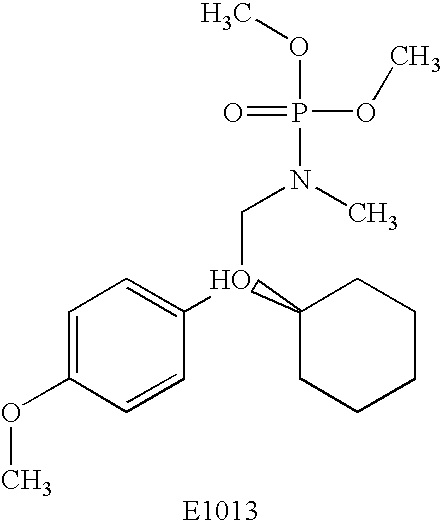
O(C1=CC=C(O(C2CCCCC2)CN(P(=O)(OC)OC)C)C=C1)C
